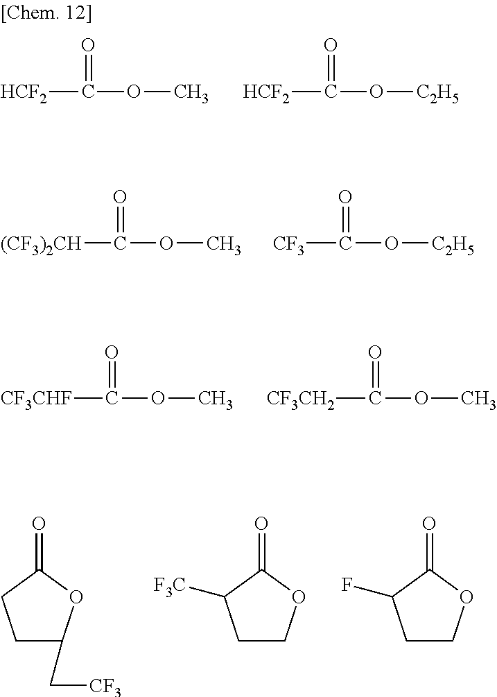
[HCF2]C(=O)OC.[HCF2]C(=O)O[C2H5].[(CF3)2CH]C(=O)OC.[CF3]C(=O)O[C2H5].[CF3CHF]C(=O)OC.[CF3CH2]C(=O)OC.C1C(C[CF3])OC(=O)C1.C1COC(=O)C1[F3C].C1COC(=O)C1F
